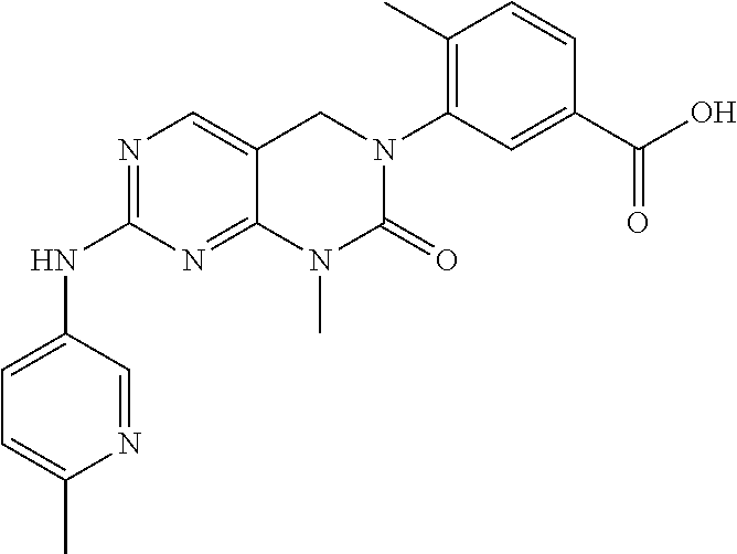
N1=C(NC2=CC=C(C)N=C2)N=C2C(=C1)CN(C1=C(C)C=CC(C(=O)O)=C1)C(=O)N2C
